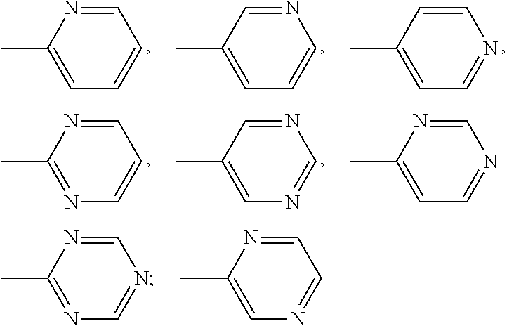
N1=CC=C(C)C=C1.C1=CC=C(C)C=N1.C1=CC=C(C)N=C1.C1=CN=C(C)N=C1.C1=NC=C(C)C=N1.N1=CC=C(C)N=C1.N1=CN=C(C)N=C1.C1=NC=C(C)N=C1
